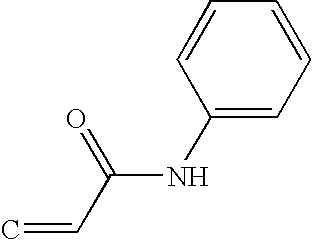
C1(NC(C=C)=O)=CC=CC=C1
